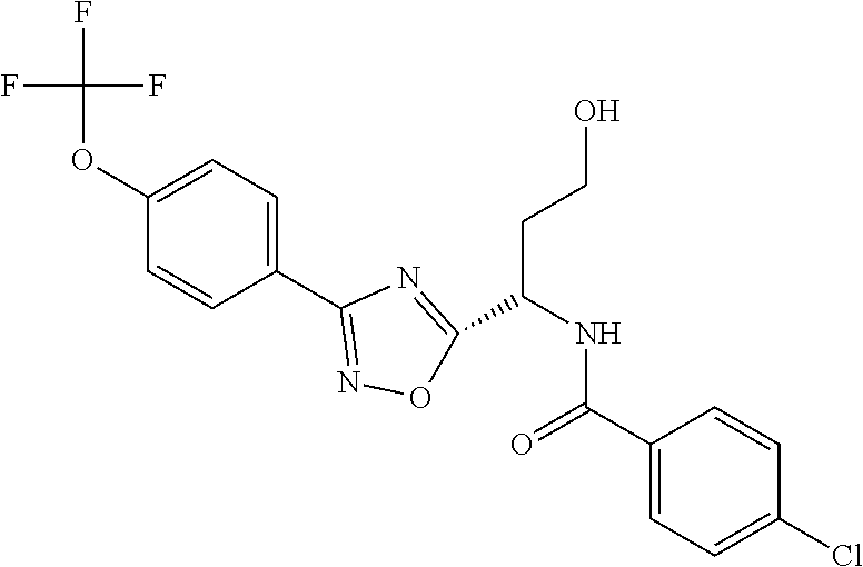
C1(OC(F)(F)F)=CC=C(C2=NOC(C(NC(C3=CC=C(Cl)C=C3)=O)CCO)=N2)C=C1
